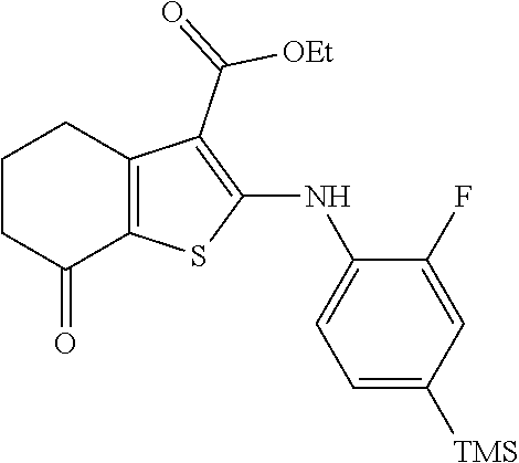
C1CC(=O)C2=C(C1)C(C([OEt])=O)=C(NC1=CC=C([TMS])C=C1F)S2
